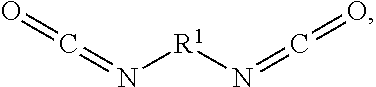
O=C=N[R1]N=C=O
